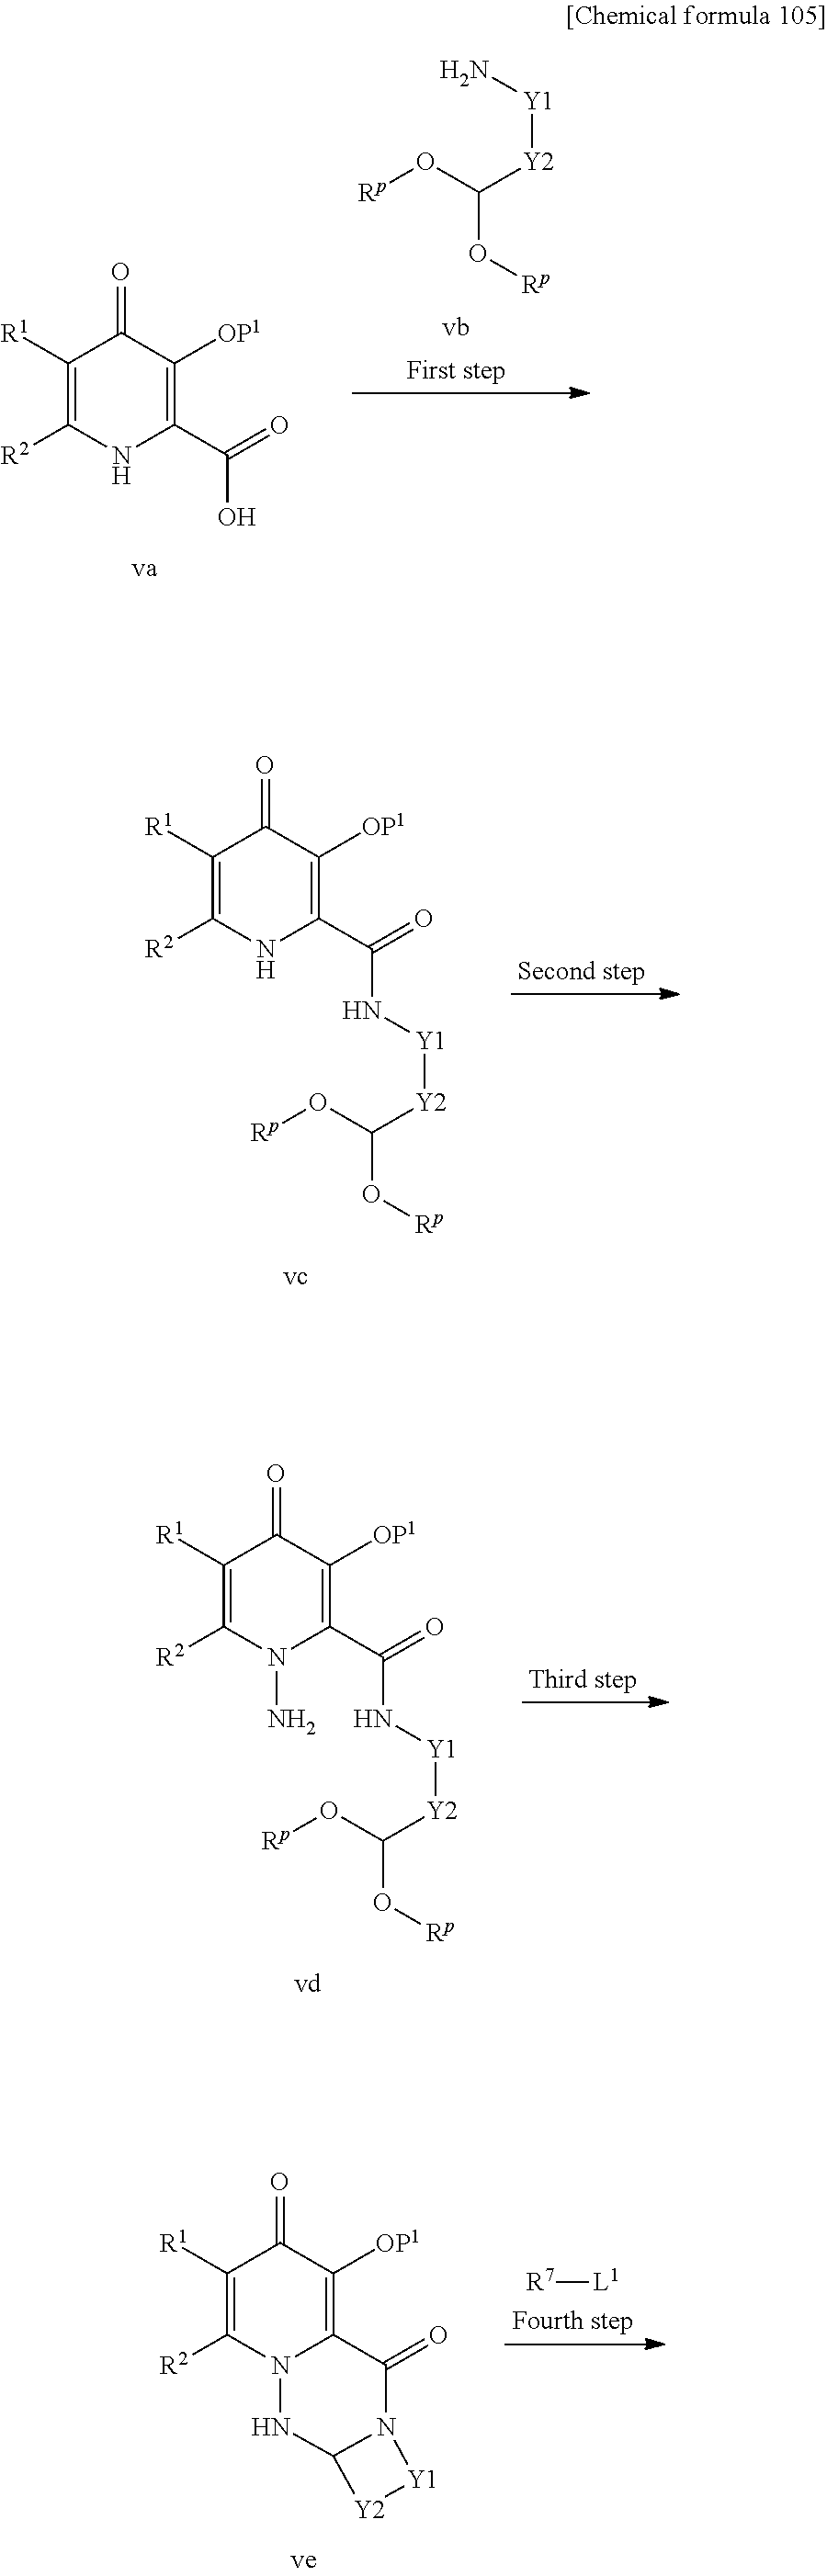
O(C([Y2][Y1]N)O[Rp])[Rp].C1([R1])=C([R2])NC(C(O)=O)=C([OP1])C1=O.C1([R1])=C([R2])NC(C(=O)N[Y1][Y2]C(O[Rp])O[Rp])=C([OP1])C1=O.C1([R1])=C([R2])N(N)C(C(=O)N[Y1][Y2]C(O[Rp])O[Rp])=C([OP1])C1=O.[R7][L1].C1([R1])=C([R2])N2C(=C([OP1])C1=O)C(=O)N1C(N2)[Y2][Y1]1
